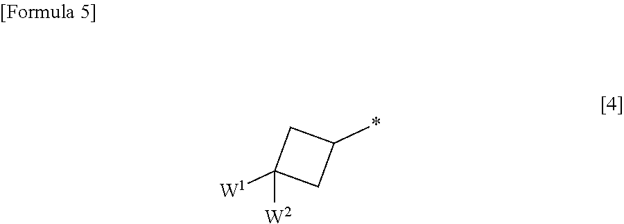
C1([W1])([W2])CC(*)C1
